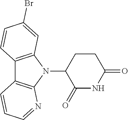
N1(C2C(=O)NC(=O)CC2)C2=C(C3=C1N=CC=C3)C=CC(Br)=C2
